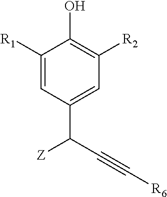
C1([R1])=CC(C(C#C[R6])[Z])=CC([R2])=C1O
